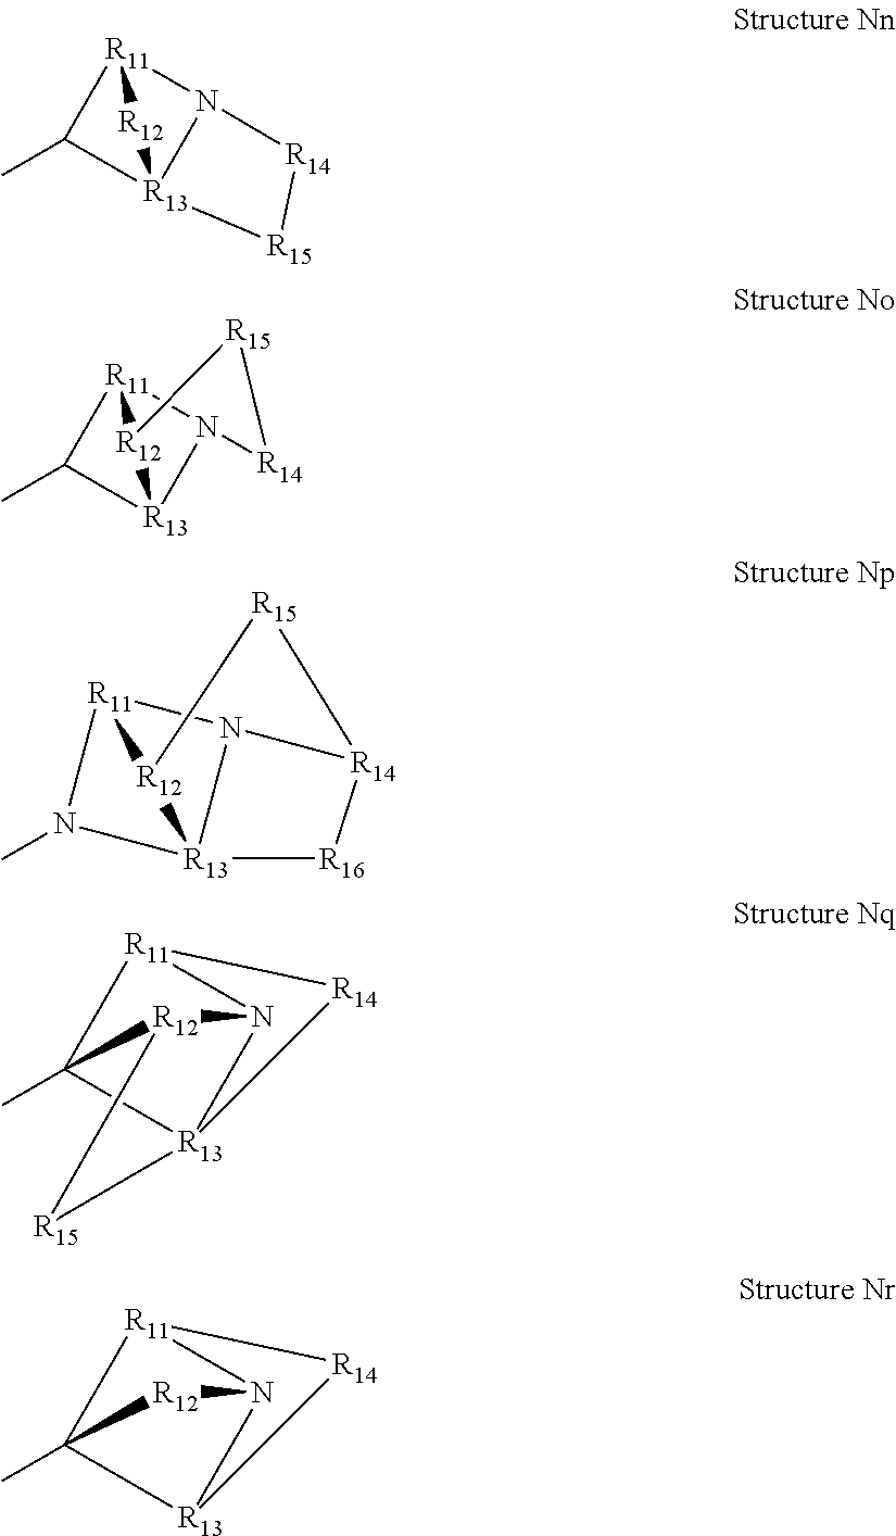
C1(C)[R13]23N([R11]1[R12]2)[R14][R15]3.C1(C)[R13]2N3[R11]1[R12]2[R15][R14]3.N1(C)[R11]2N3[R13]14[R12]2[R15][R14]3[R16]4.[R12]12N3[R11]4C1(C)[R13]3([R15]2)[R14]4.[R12]1N2[R11]3C1(C)[R13]2[R14]3
